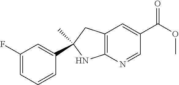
C12=C(N=CC(C(OC)=O)=C1)NC(C1=CC(F)=CC=C1)(C)C2
